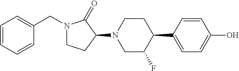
N1(CC2=CC=CC=C2)CCC(N2CC(F)C(C3=CC=C(O)C=C3)CC2)C1=O
